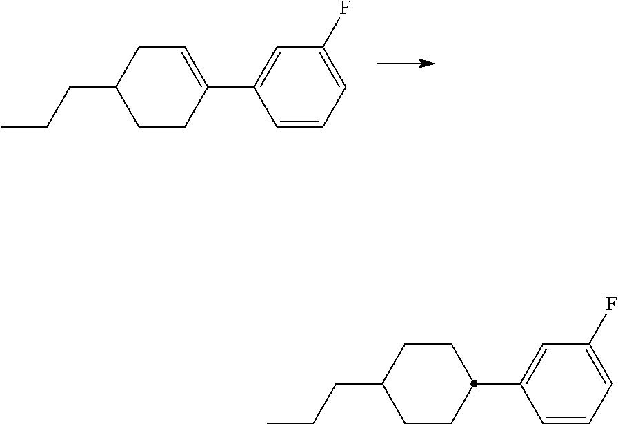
CCCC1CCC(C2=CC(F)=CC=C2)=CC1.CCCC1CCC(C2=CC(F)=CC=C2)CC1
